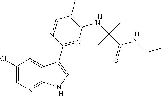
C1(Cl)=CN=C2C(=C1)C(C1=NC(NC(C(=O)NCC)(C)C)=C(C)C=N1)=CN2.[H].[H].[H]
